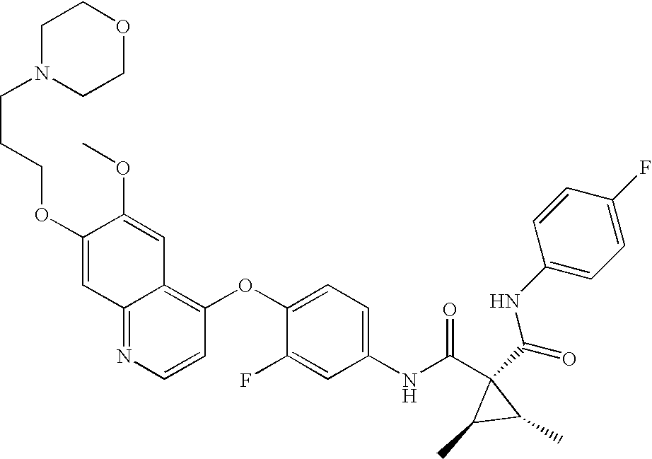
N1(CCCOC2=CC3=NC=CC(OC4=CC=C(NC(C5(C(=O)NC6=CC=C(F)C=C6)C(C)C5C)=O)C=C4F)=C3C=C2OC)CCOCC1
